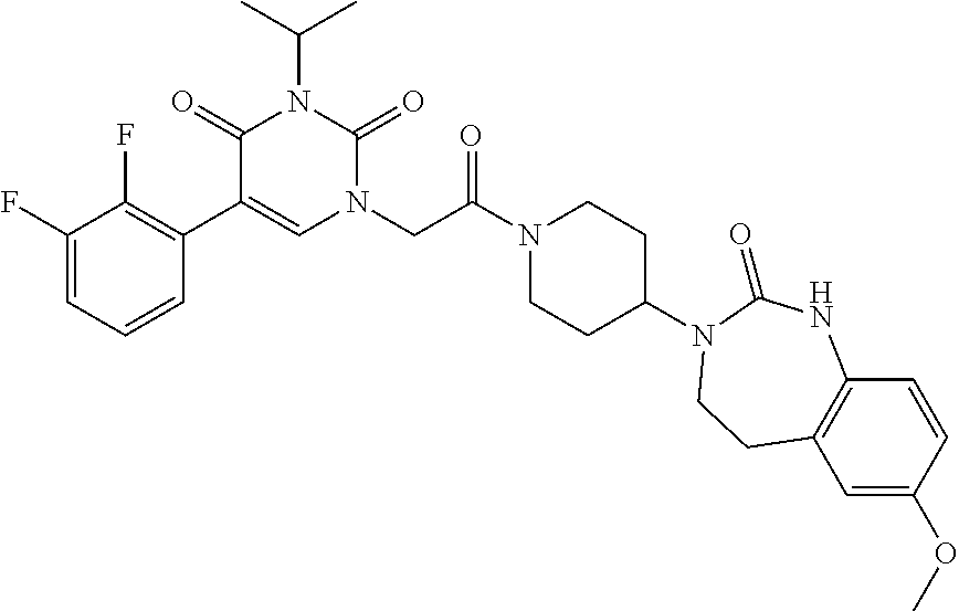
C1(F)=CC=CC(C2=CN(CC(N3CCC(N4C(=O)NC5=C(C=C(OC)C=C5)CC4)CC3)=O)C(=O)N(C(C)C)C2=O)=C1F
